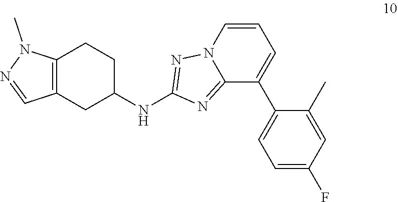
C12=NC(NC3CCC4=C(C=NN4C)C3)=NN1C=CC=C2C1=CC=C(F)C=C1C
